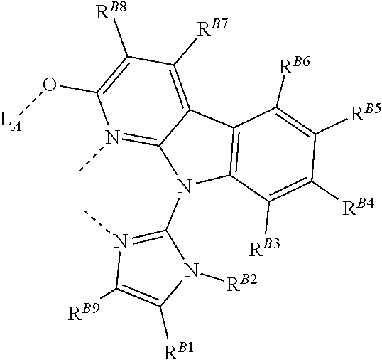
O(C1=C([RB8])C([RB7])=C2C3=C(C([RB3])=C([RB4])C([RB5])=C3[RB6])N(C3=N(C)C([RB9])=C([RB1])N3[RB2])C2=N1C)[LA]
